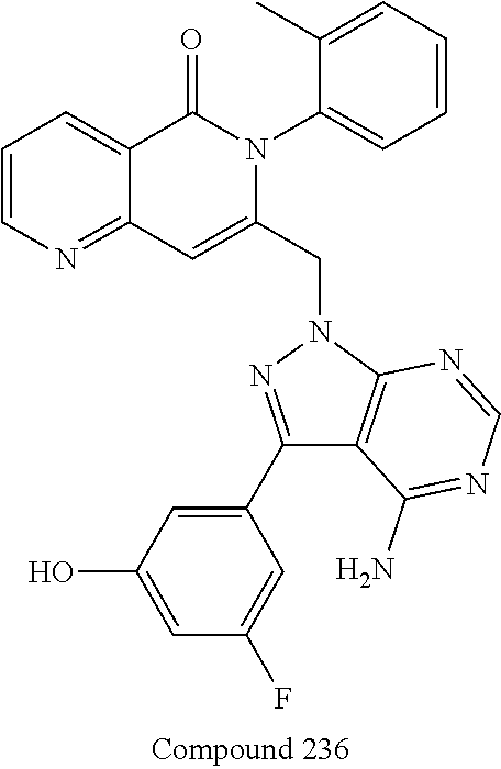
C1=CN=C2C(=C1)C(=O)N(C1=CC=CC=C1C)C(CN1N=C(C3=CC(O)=CC(F)=C3)C3=C1N=CN=C3N)=C2
